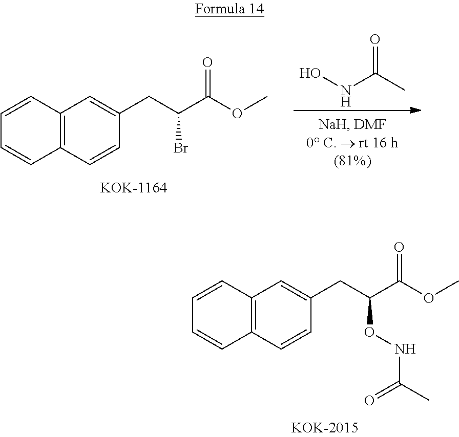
C12=C(C=CC(CC(C(OC)=O)ONC(=O)C)=C1)C=CC=C2.C12=C(C=CC(CC(C(OC)=O)Br)=C1)C=CC=C2.ONC(=O)C
